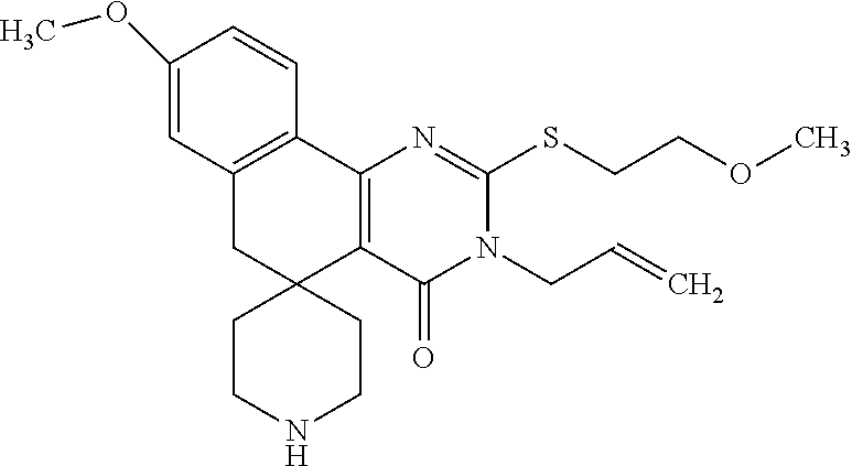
C1(OC)=CC2=C(C=C1)C1=C(C3(C2)CCNCC3)C(=O)N(CC=C)C(SCCOC)=N1
